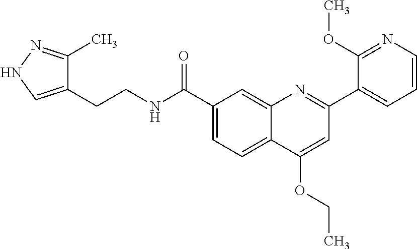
C1(C(NCCC2=CNN=C2C)=O)=CC=C2C(=C1)N=C(C1=CC=CN=C1OC)C=C2OCC
